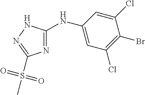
C1=C(NC2=NC(S(C)(=O)=O)=NN2)C=C(Cl)C(Br)=C1Cl
